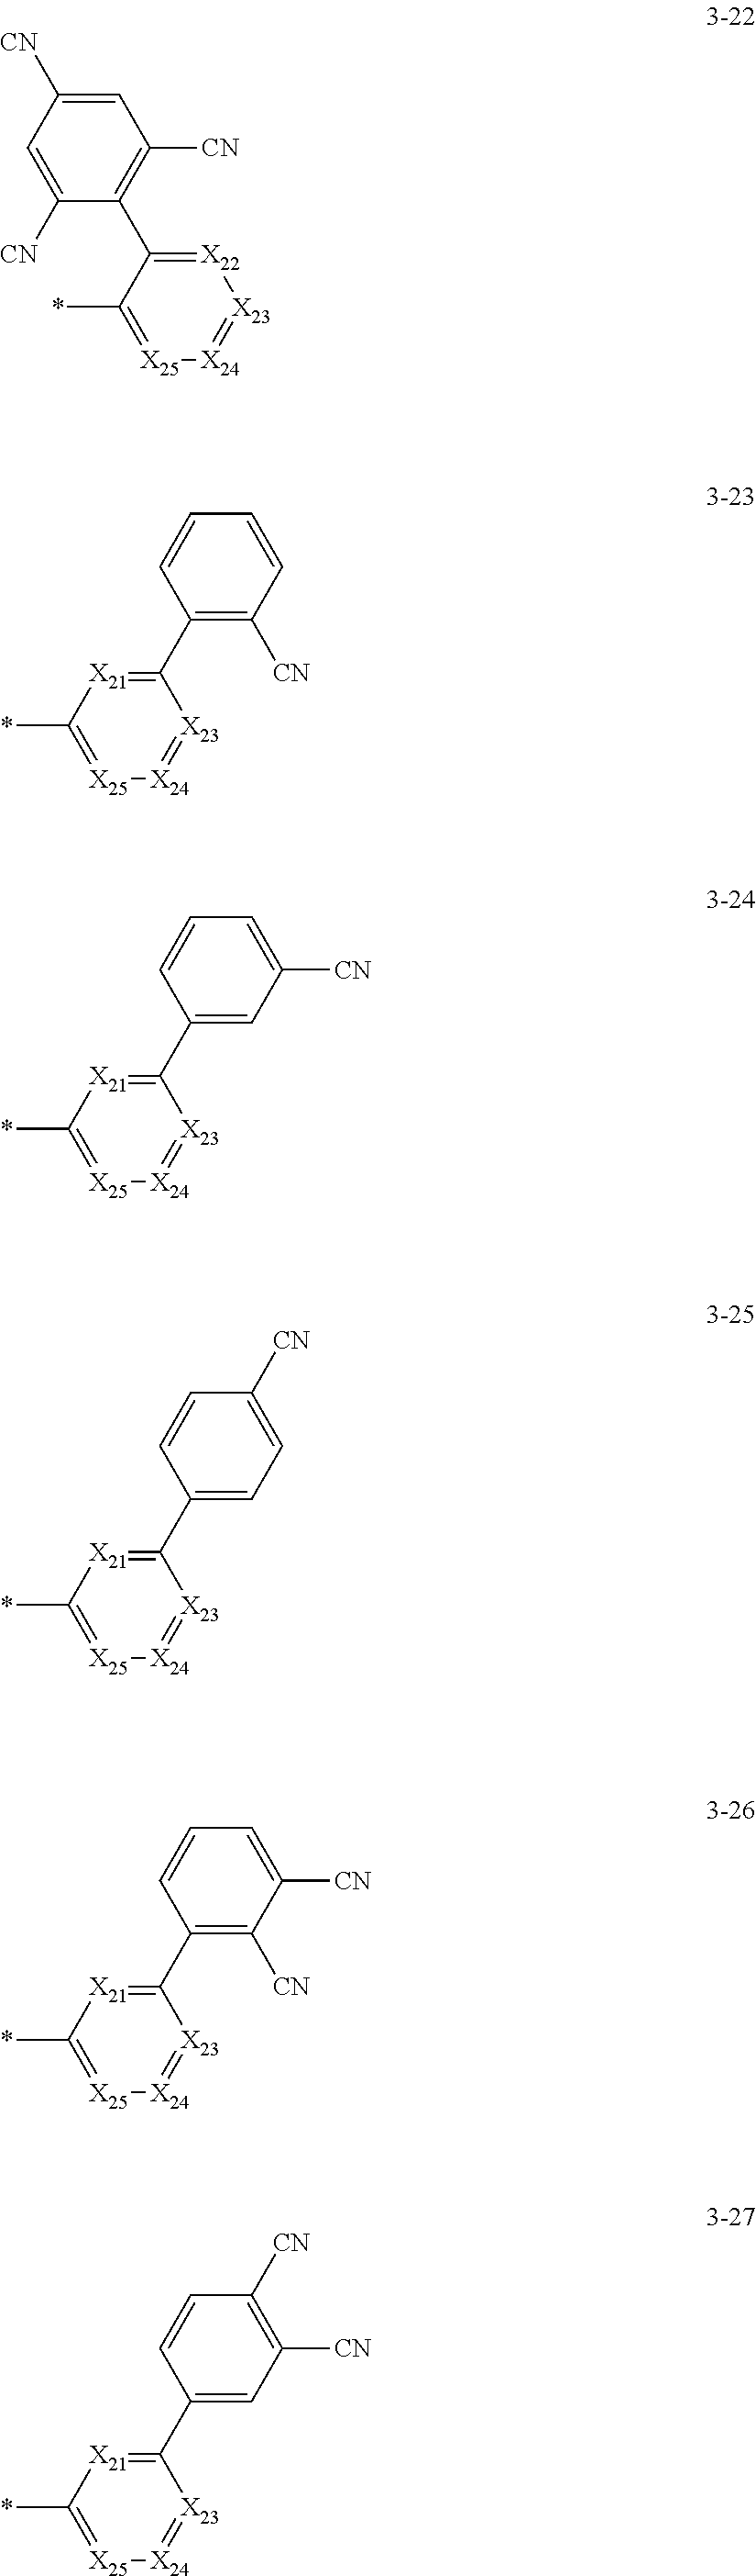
C1=C([CN])C(C2=[X22][X23]=[X24][X25]=C2*)=C([CN])C=C1[CN].C1=CC=CC([CN])=C1C1=[X21]C(*)=[X25][X24]=[X23]1.C1=CC=C([CN])C=C1C1=[X21]C(*)=[X25][X24]=[X23]1.C1=CC([CN])=CC=C1C1=[X21]C(*)=[X25][X24]=[X23]1.C1=CC=C([CN])C([CN])=C1C1=[X21]C(*)=[X25][X24]=[X23]1.C1=CC([CN])=C([CN])C=C1C1=[X21]C(*)=[X25][X24]=[X23]1
